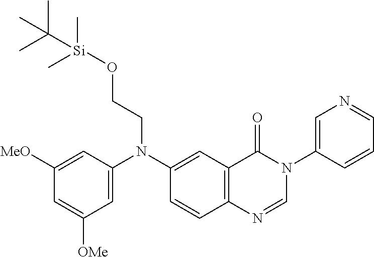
C1=C(N(C2=CC3=C(C=C2)N=CN(C2=CN=CC=C2)C3=O)CCO[Si](C(C)(C)C)(C)C)C=C([MeO])C=C1[OMe]
